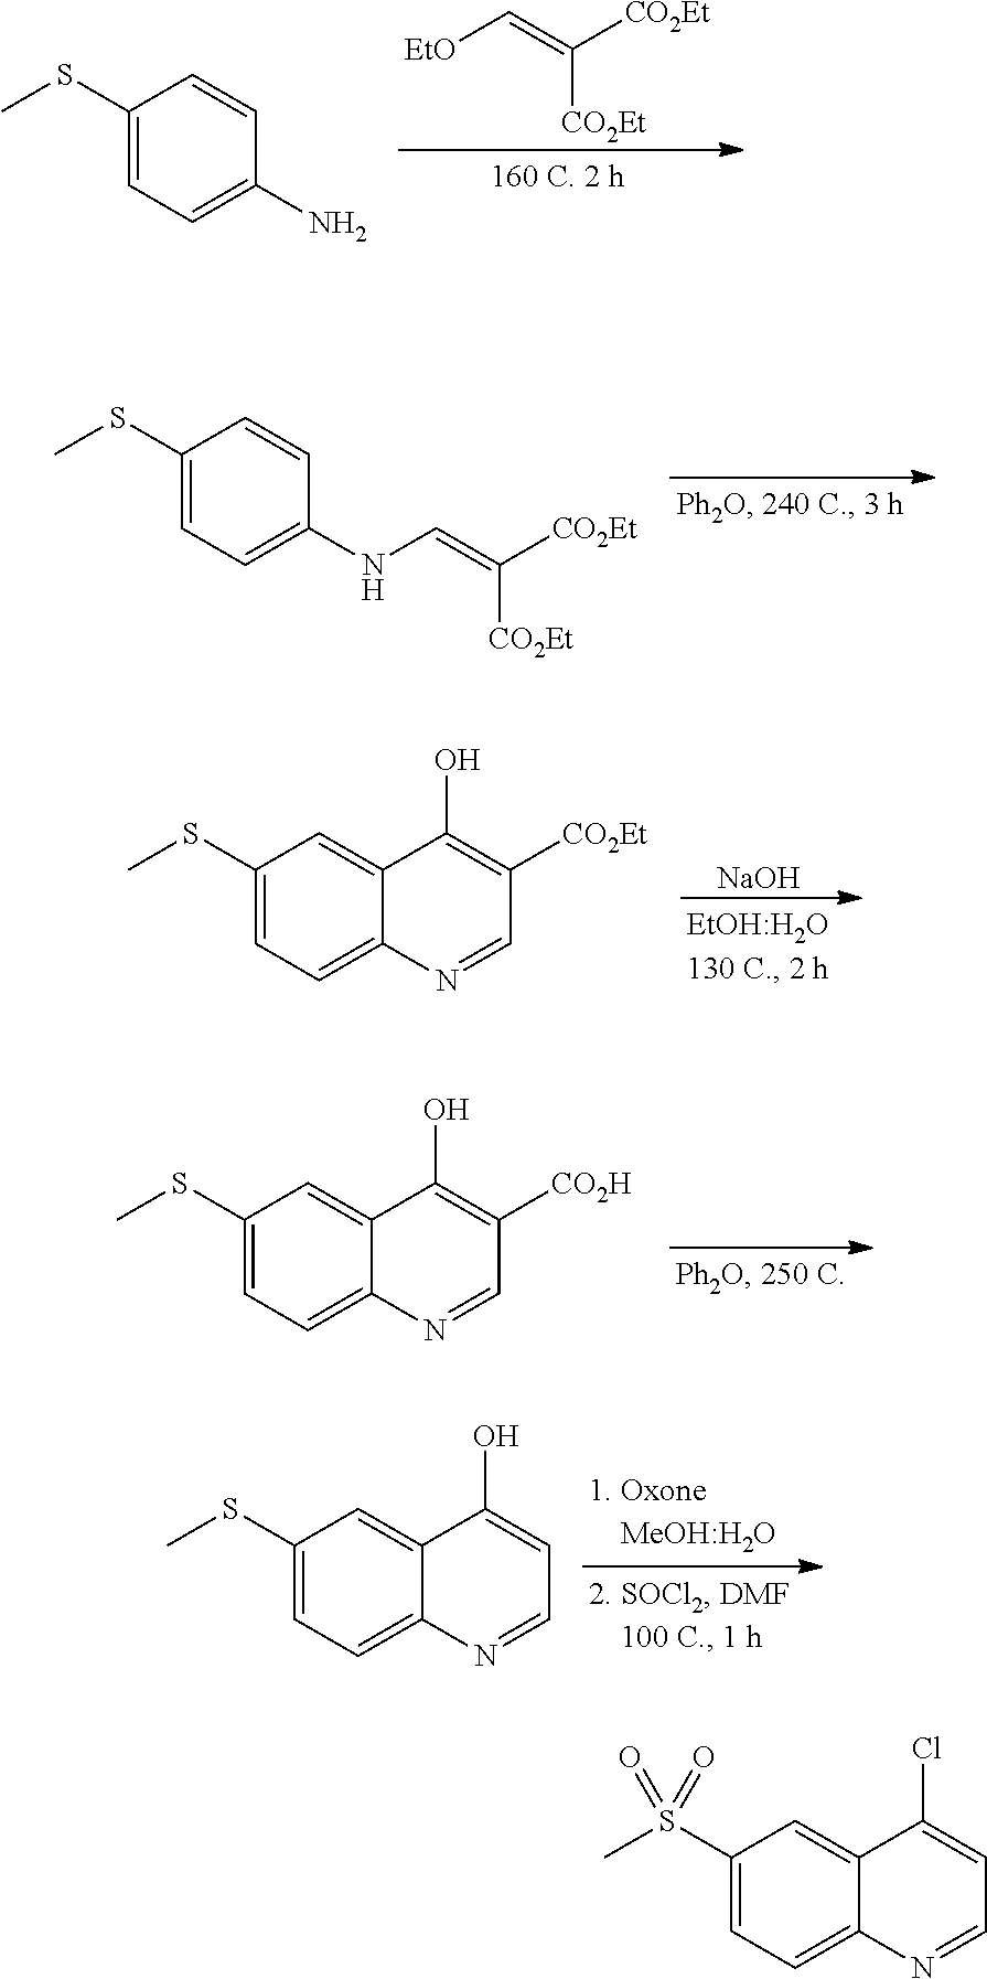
[CO2Et]C(=C[EtO])[CO2Et].C1(SC)=CC=C(N)C=C1.C1(SC)=CC=C(NC=C([CO2Et])[CO2Et])C=C1.[NaOH].C1(SC)=CC=C2C(=C1)C(O)=C([CO2Et])C=N2.C1(SC)=CC=C2C(=C1)C(O)=C([CO2H])C=N2.C1(SC)=CC=C2C(=C1)C(O)=CC=N2.C1(S(C)(=O)=O)=CC=C2C(=C1)C(Cl)=CC=N2
